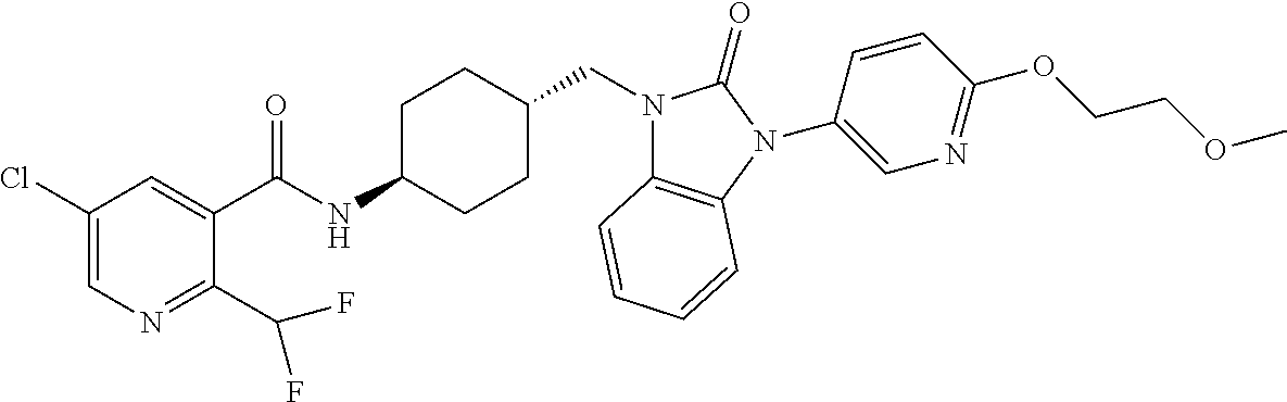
C1(Cl)=CN=C(C(F)F)C(C(NC2CCC(CN3C4=C(N(C5=CN=C(OCCOC)C=C5)C3=O)C=CC=C4)CC2)=O)=C1
